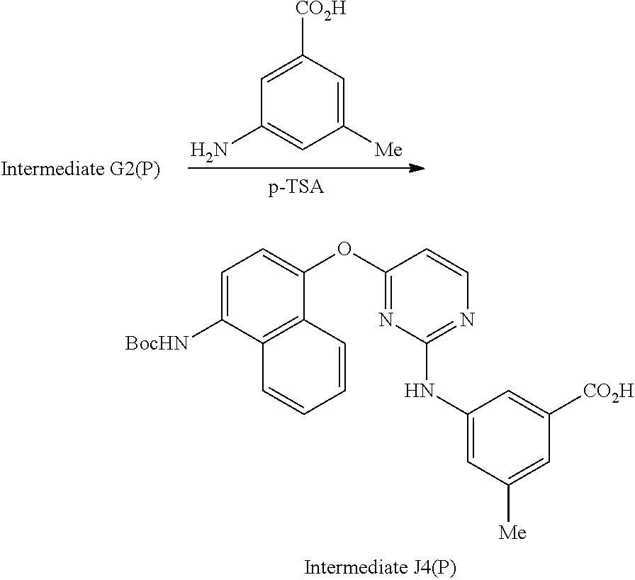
C1([Me])=CC([CO2H])=CC(N)=C1.C1=C([BocHN])C2=C(C(OC3=NC(NC4=CC([Me])=CC([CO2H])=C4)=NC=C3)=C1)C=CC=C2
